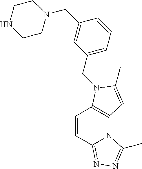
C1=CC2=NN=C(C)N2C2=C1N(CC1=CC=CC(CN3CCNCC3)=C1)C(C)=C2
